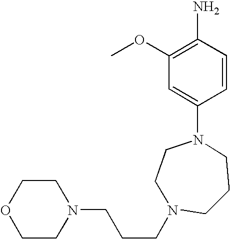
C1CN(CCCN2CCOCC2)CCCN1C1=CC(OC)=C(N)C=C1
